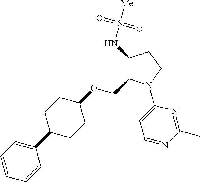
C1(NS([Me])(=O)=O)C(COC2CCC(C3=CC=CC=C3)CC2)N(C2=CC=NC(C)=N2)CC1
